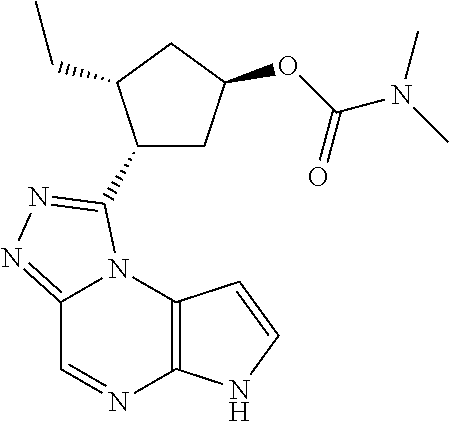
C12=NN=C(C3CC(OC(N(C)C)=O)CC3CC)N1C1=C(N=C2)NC=C1
